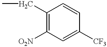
C1(CC)=C([O2N])C=C([CF3])C=C1
